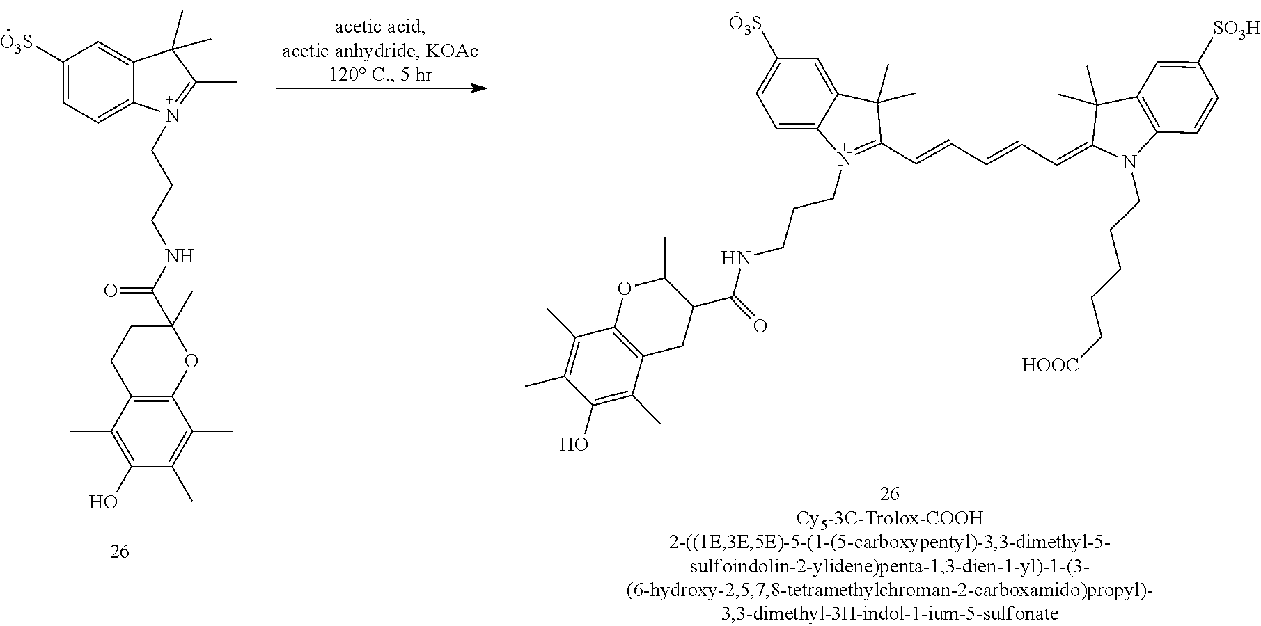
C1([O3S])=CC=C2C(=C1)C(C)(C)C(C)=N2CCCNC(=O)C1(C)OC2=C(CC1)C(C)=C(O)C(C)=C2C.C1=C2C(=CC([O3S])=C1)C(C)(C)C(C=CC=CC=C1C(C)(C)C3=C(C=CC([SO3H])=C3)N1CCCCC[HOOC])=N2CCCNC(C1C(C)OC2=C(C1)C(C)=C(O)C(C)=C2C)=O
